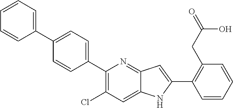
C1(C2=CC=C(C3=CC=CC=C3)C=C2)=C(Cl)C=C2C(=N1)C=C(C1=C(CC(O)=O)C=CC=C1)N2
